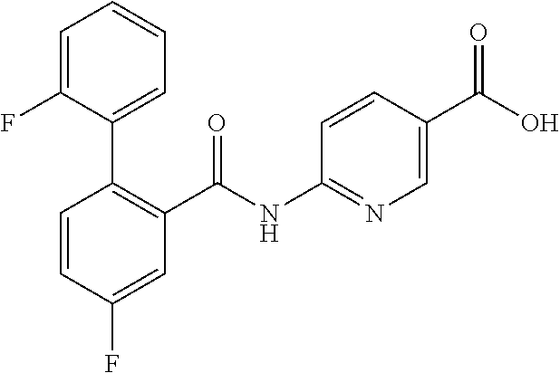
C1=CC(F)=CC(C(NC2=NC=C(C(O)=O)C=C2)=O)=C1C1=CC=CC=C1F
